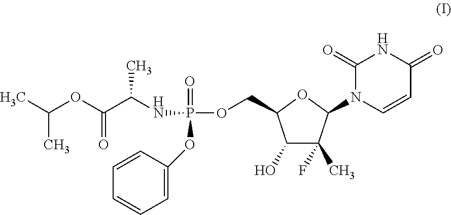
CC(OC(C(NP(OCC1C(O)C(C)(F)C(N2C=CC(=O)NC2=O)O1)(=O)OC1=CC=CC=C1)C)=O)C
